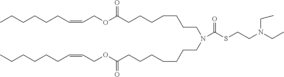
CCCCCCC=CCOC(CCCCCCCN(CCCCCCCC(OCC=CCCCCCC)=O)C(SCCN(CC)CC)=O)=O
